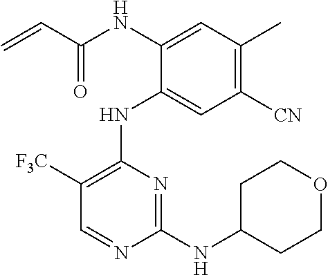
N(C1=CC(C)=C([CN])C=C1NC1=C([F3C])C=NC(NC2CCOCC2)=N1)C(C=C)=O
